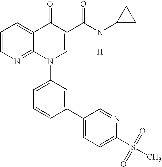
C1=CN=C2C(=C1)C(=O)C(C(N(C1CC1)[H])=O)=CN2C1=CC=CC(C2=CC=C(S(C)(=O)=O)N=C2)=C1
